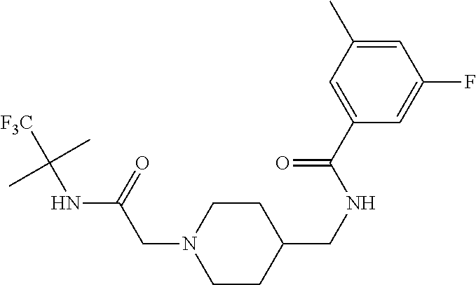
C1CC(CNC(C2=CC(C)=CC(F)=C2)=O)CCN1CC(NC([F3C])(C)C)=O
